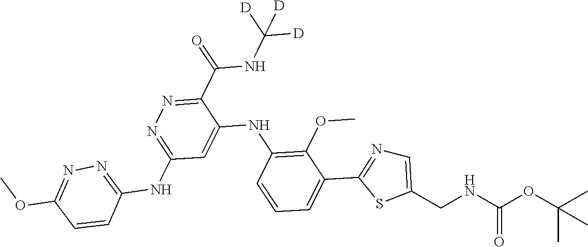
C1(C(NC([D])([D])[D])=O)=NN=C(NC2=NN=C(OC)C=C2)C=C1NC1=C(OC)C(C2=NC=C(CNC(OC(C)(C)C)=O)S2)=CC=C1
